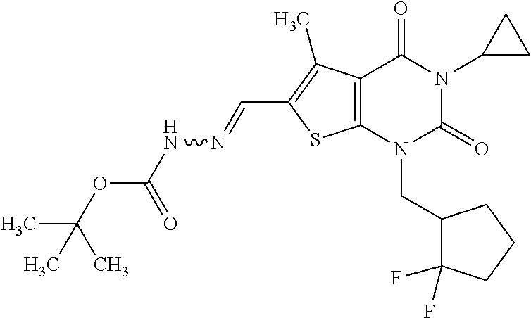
C12=C(N(CC3C(F)(F)CCC3)C(=O)N(C3CC3)C1=O)SC(C=NNC(OC(C)(C)C)=O)=C2C
